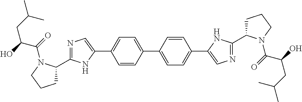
C1=CC(C2=CC=C(C3=CN=C(C4CCCN4C(=O)C(O)CC(C)C)N3)C=C2)=CC=C1C1=CN=C(C2CCCN2C(C(CC(C)C)O)=O)N1
